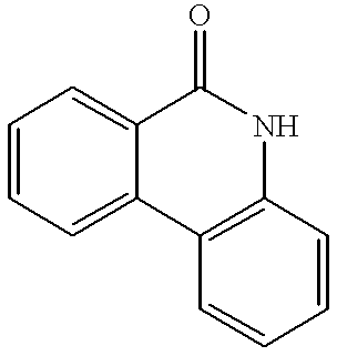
C1=CC=C2C(=C1)C(=O)NC1=C2C=CC=C1
